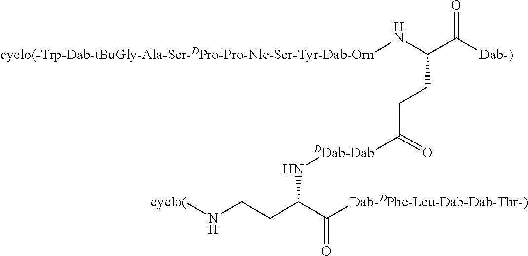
[cyclo(]NCCC(C([Dab-DPhe-Leu-Dab-Dab-Thr-)])=O)N[DDab-Dab]C(CCC(C([Dab-)])=O)N[cyclo(-Trp-Dab-tBuGly-Ala-Ser-DPro-Pro-Nle-Ser-Tyr-Dab-Orn])=O
